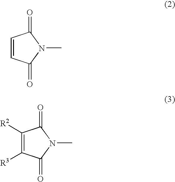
C1=CC(=O)N(C)C1=O.C1([R2])=C([R3])C(=O)N(C)C1=O
